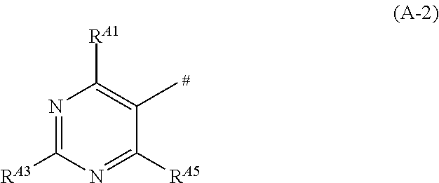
N1=C([RA3])N=C([RA5])C(C)=C1[RA1]
